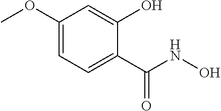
C1(OC)=CC=C(C(NO)=O)C(O)=C1
